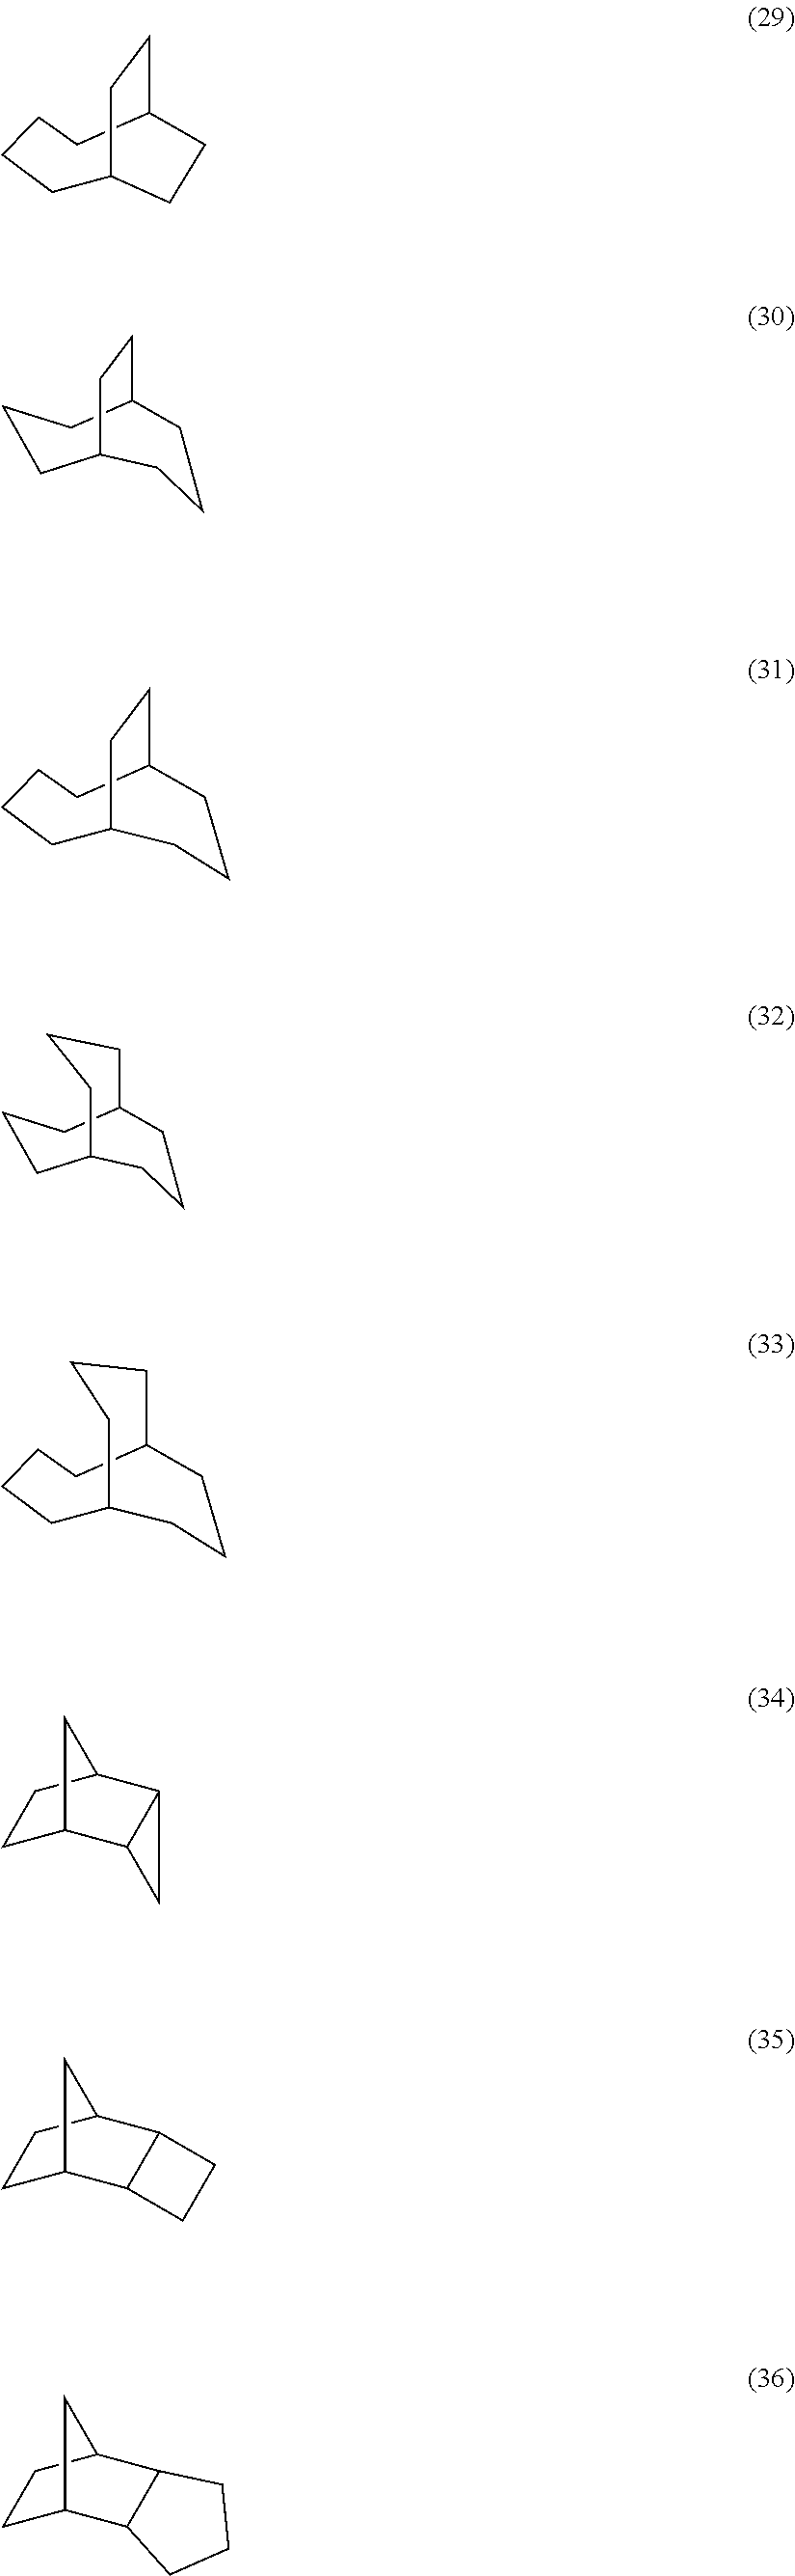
C1C2CCC(CCC1)CC2.C1C2CCC(CCC1)CCC2.C1C2CCC(CC1)CCC2.C1C2CCCC(CC1)CCC2.C1C2CCCC(CCC1)CCC2.C1C2C3C(C(C1)C2)C3.C1C2C3C(C(C1)C2)CC3.C1C2C3C(C(C1)C2)CCC3
